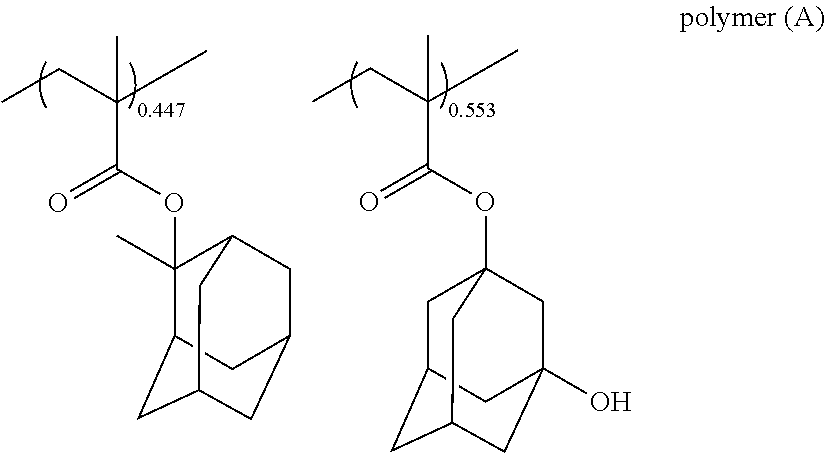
CCC(C)(C)C(OC12CC3CC(CC(O)(C1)C3)C2)=O.CCC(C)(C)C(OC1(C)C2CC3CC(CC1C3)C2)=O
